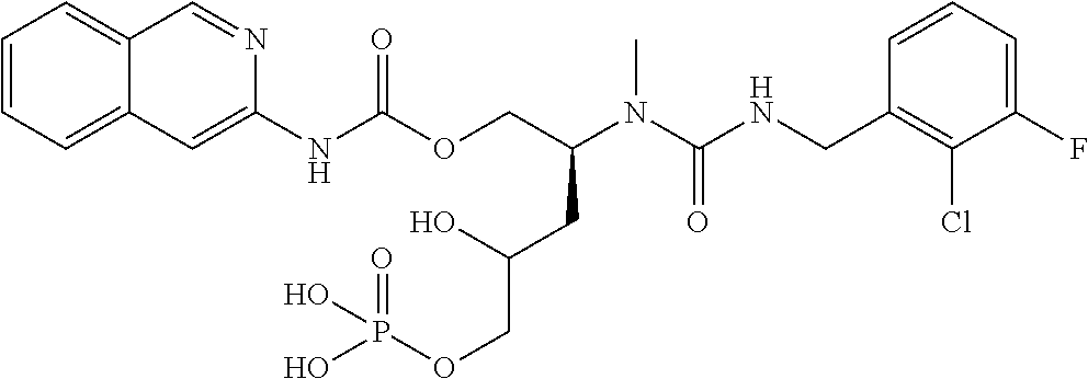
C1=CC(CNC(N(C(COC(NC2=CC3=CC=CC=C3C=N2)=O)CC(COP(=O)(O)O)O)C)=O)=C(Cl)C(F)=C1
